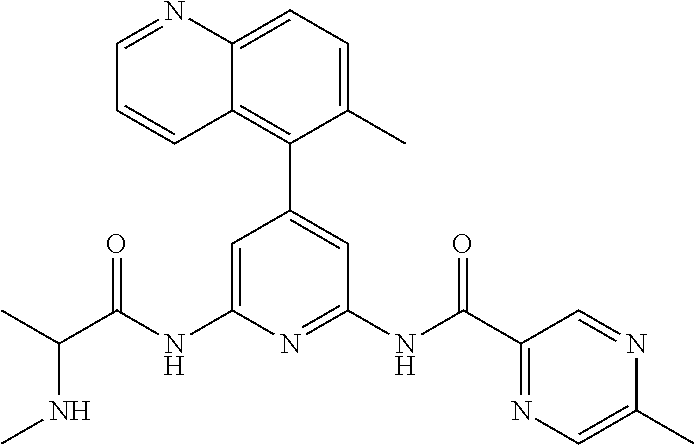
C1=C(NC(C(C)NC)=O)N=C(NC(C2=NC=C(C)N=C2)=O)C=C1C1=C2C(=CC=C1C)N=CC=C2
